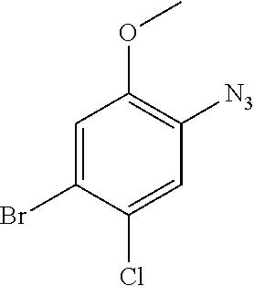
C1=C(Br)C(Cl)=CC([N3])=C1OC
